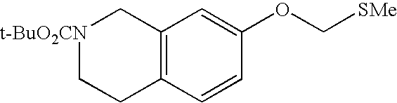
C12=C(C=CC(OC[SMe])=C1)CC[t-BuO2CN]C2
